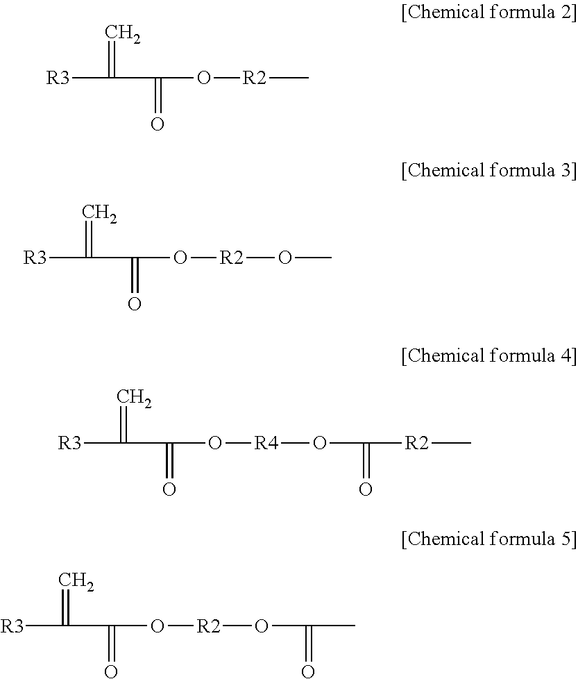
[R3]C(C(O[R2]C)=O)=C.[R3]C(C(O[R2]OC)=O)=C.[R3]C(C(O[R4]OC([R2]C)=O)=O)=C.[R3]C(C(O[R2]OC(C)=O)=O)=C
